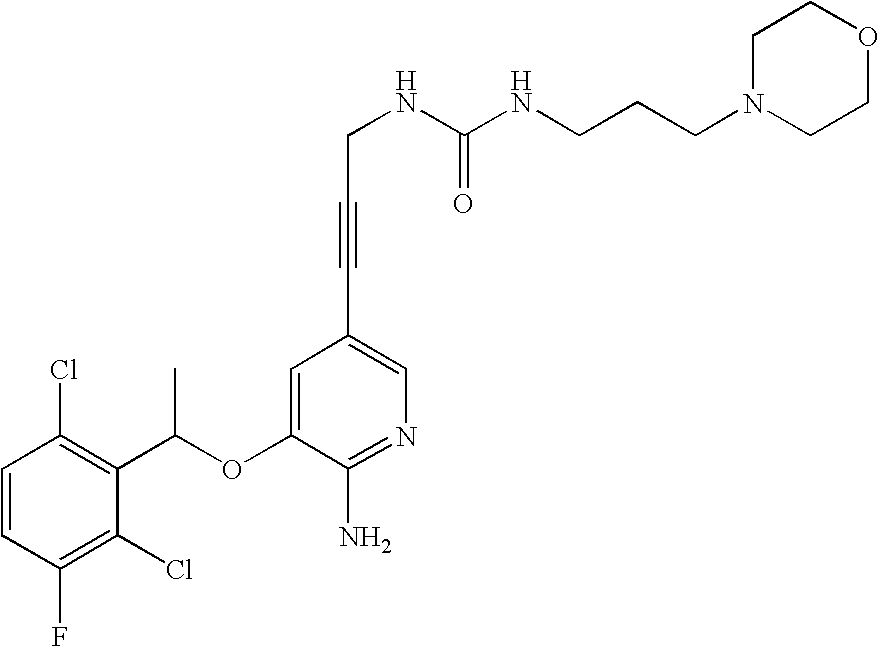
C1=CC(Cl)=C(C(OC2=CC(C#CCNC(=O)NCCCN3CCOCC3)=CN=C2N)C)C(Cl)=C1F
